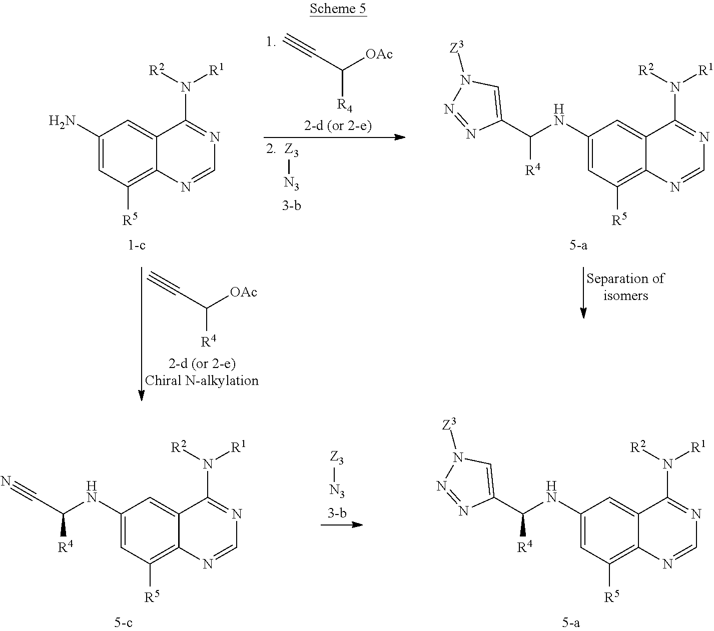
C1(N)=CC([R5])=C2C(=C1)C(N([R1])[R2])=NC=N2.[R4]C([OAc])C#C.[R4]C([OAc])C#C.[Z3][N3].C1(NC([R4])C2=CN([Z3])N=N2)=CC([R5])=C2C(=C1)C(N([R1])[R2])=NC=N2.C1(NC([R4])C#N)=CC([R5])=C2C(=C1)C(N([R1])[R2])=NC=N2.[Z3][N3].C1(NC([R4])C2=CN([Z3])N=N2)=CC([R5])=C2C(=C1)C(N([R1])[R2])=NC=N2
